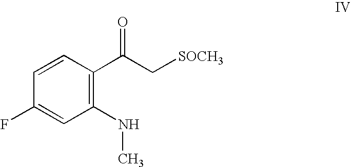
C1(F)=CC(NC)=C(C(C[SOCH3])=O)C=C1
